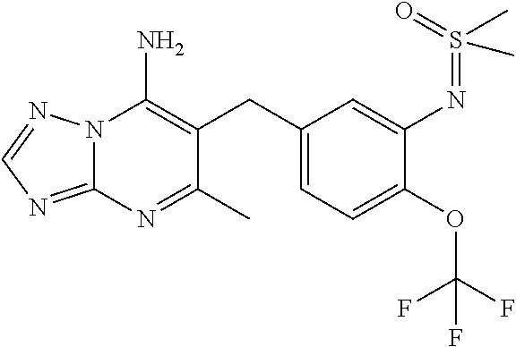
N12C(=NC=N1)N=C(C)C(CC1=CC=C(OC(F)(F)F)C(N=S(=O)(C)C)=C1)=C2N
